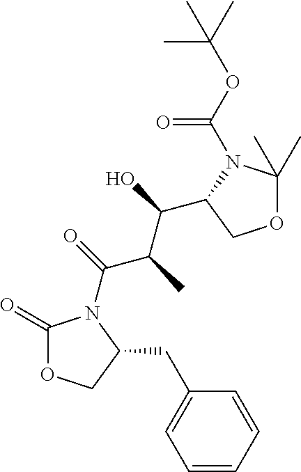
C1(=O)OCC(CC2=CC=CC=C2)N1C(C(C(O)C1N(C(=O)OC(C)(C)C)C(C)(C)OC1)C)=O
